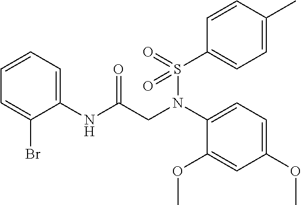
C1(NC(CN(C2=CC=C(OC)C=C2OC)S(=O)(C2=CC=C(C)C=C2)=O)=O)=CC=CC=C1Br
